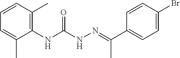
C1=CC(C)=C(NC(=O)NN=C(C)C2=CC=C(Br)C=C2)C(C)=C1
